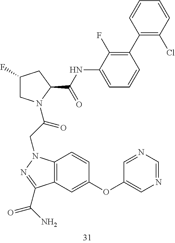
C12=C(C=C(OC3=CN=CN=C3)C=C1)C(C(N)=O)=NN2CC(=O)N1C(C(NC2=CC=CC(C3=C(Cl)C=CC=C3)=C2F)=O)CC(F)C1
